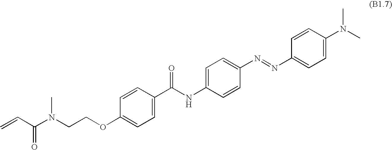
C1=C(C(NC2=CC=C(N=NC3=CC=C(N(C)C)C=C3)C=C2)=O)C=CC(OCCN(C(C=C)=O)C)=C1
